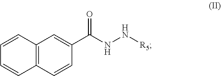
C1=C(C(=O)NN[R5])C=CC2=C1C=CC=C2
